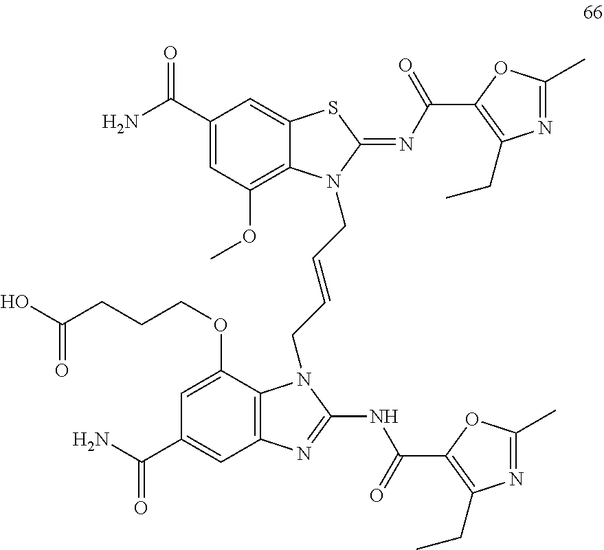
C12=C(C(OCCCC(O)=O)=CC(C(N)=O)=C1)N(CC=CCN1C3=C(OC)C=C(C(N)=O)C=C3SC1=NC(C1=C(CC)N=C(C)O1)=O)C(NC(C1=C(CC)N=C(C)O1)=O)=N2
